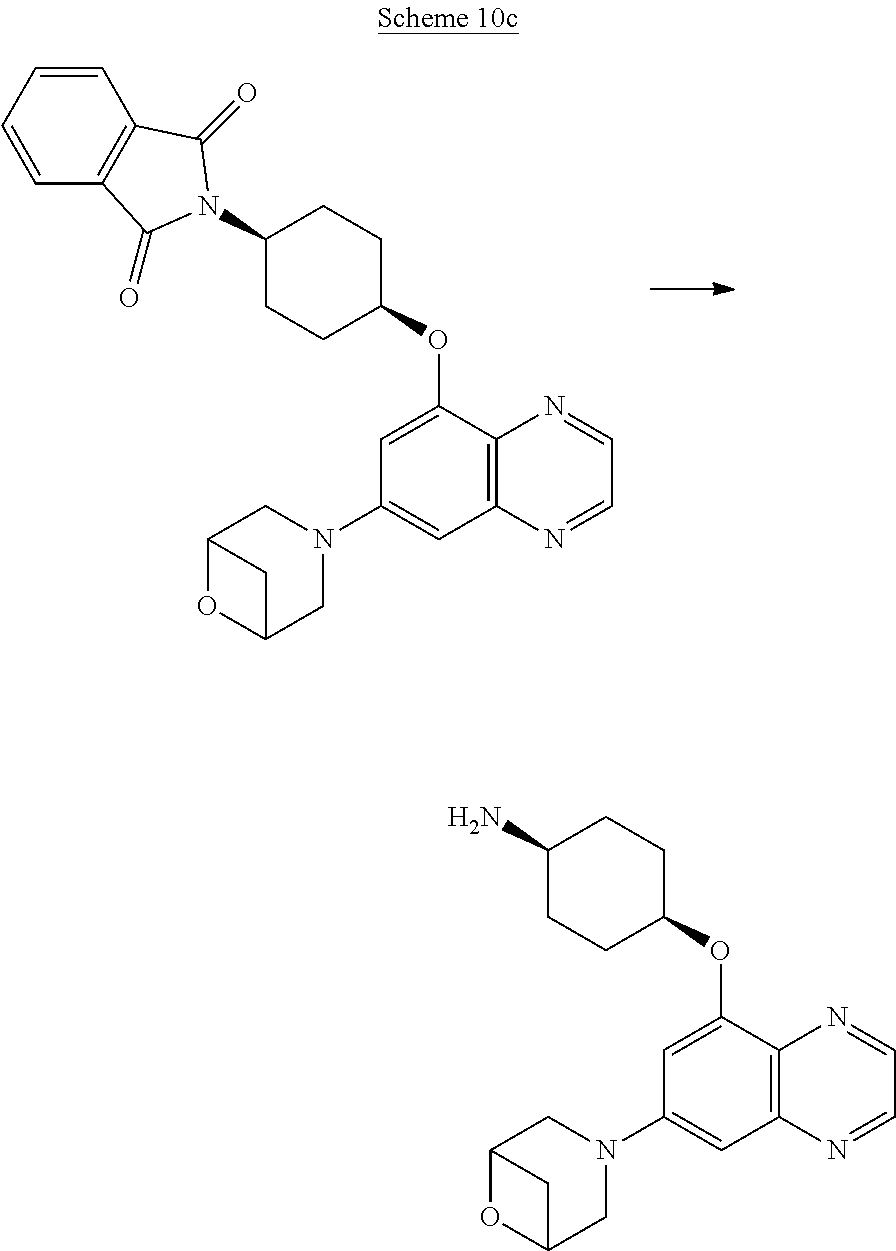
C1=CC2=C(C=C1)C(=O)N(C1CCC(OC3=CC(N4CC5OC(C4)C5)=CC4=C3N=CC=N4)CC1)C2=O.NC1CCC(OC2=CC(N3CC4OC(C3)C4)=CC3=C2N=CC=N3)CC1
